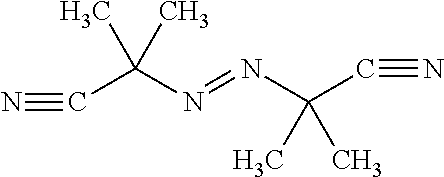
C(C(N=NC(C#N)(C)C)(C)C)#N
